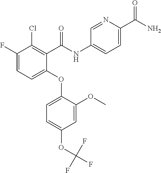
C1(OC2=CC=C(OC(F)(F)F)C=C2OC)=CC=C(F)C(Cl)=C1C(NC1=CC=C(C(N)=O)N=C1)=O
